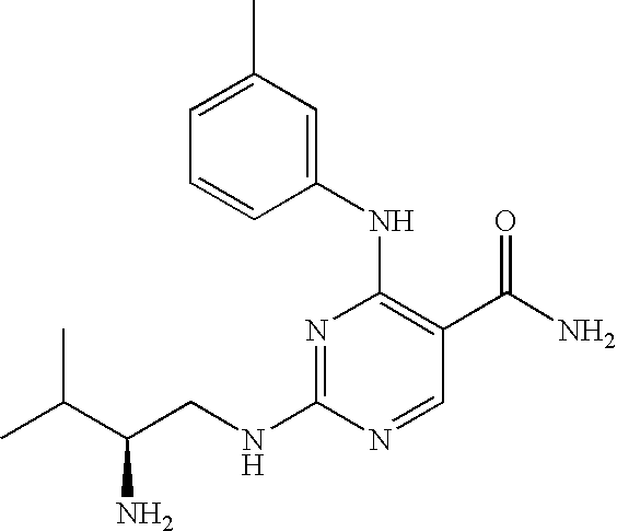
N1=C(NCC(C(C)C)N)N=CC(C(N)=O)=C1NC1=CC(C)=CC=C1
